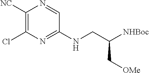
C1([NC])=C(Cl)N=C(NCC([NHBoc])C[OMe])C=N1
